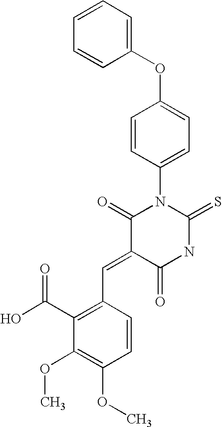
O=C1C(=CC2=C(C(=O)O)C(OC)=C(OC)C=C2)C(=O)N(C2=CC=C(OC3=CC=CC=C3)C=C2)C(=S)N1
